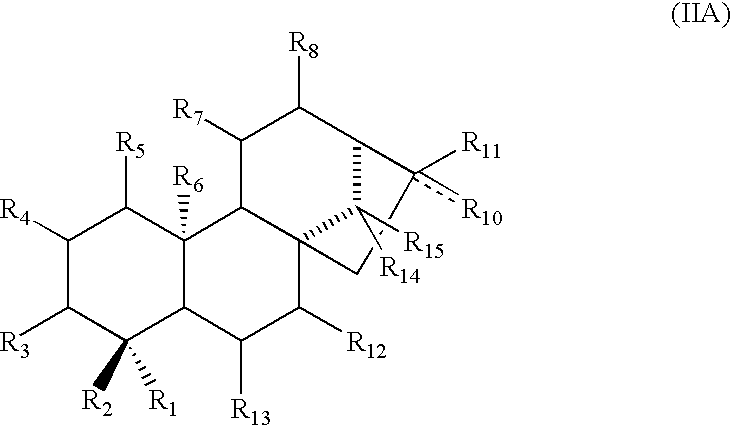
C1([R4])C([R3])C([R1])([R2])C2C([R6])(C1[R5])C1C3(C([R12])C2[R13])C([R15])([R14])C(C([R8])C1[R7])c([R11])([R10])C3
